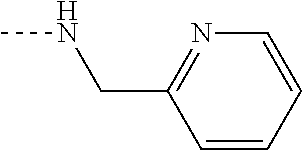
CNCC1=NC=CC=C1
